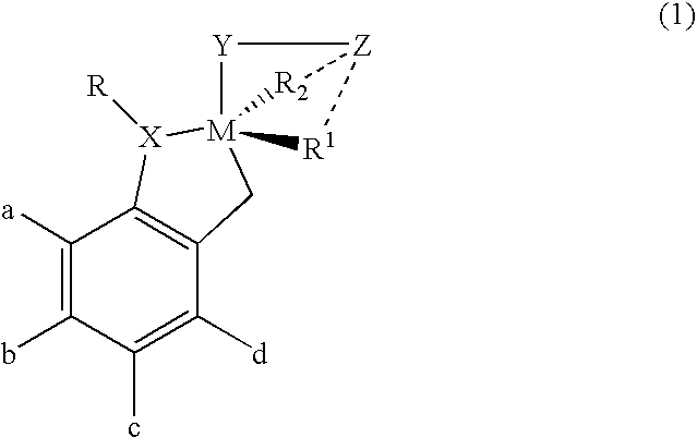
C1([a])=C(b)C(c)=C([d])C2=C1[X]([R])[M]13(C2)[Y][Z]([R1]1)[R2]3
